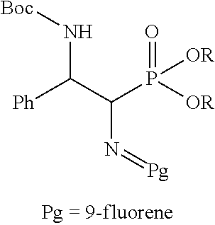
C(C(P(=O)([OR])[OR])N=[Pg])(N[Boc])[Ph]
